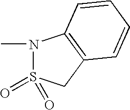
N1(C)S(=O)(=O)CC2=C1C=CC=C2
